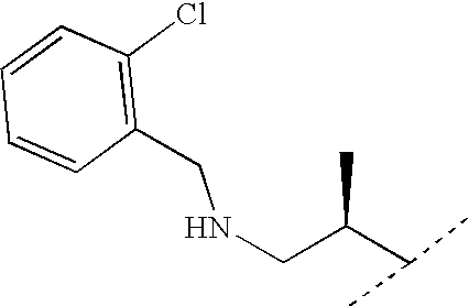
C(C(CNCC1=C(Cl)C=CC=C1)C)(C)C
